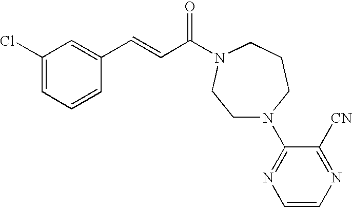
C1(Cl)=CC=CC(C=CC(=O)N2CCCN(C3=NC=CN=C3[CN])CC2)=C1
